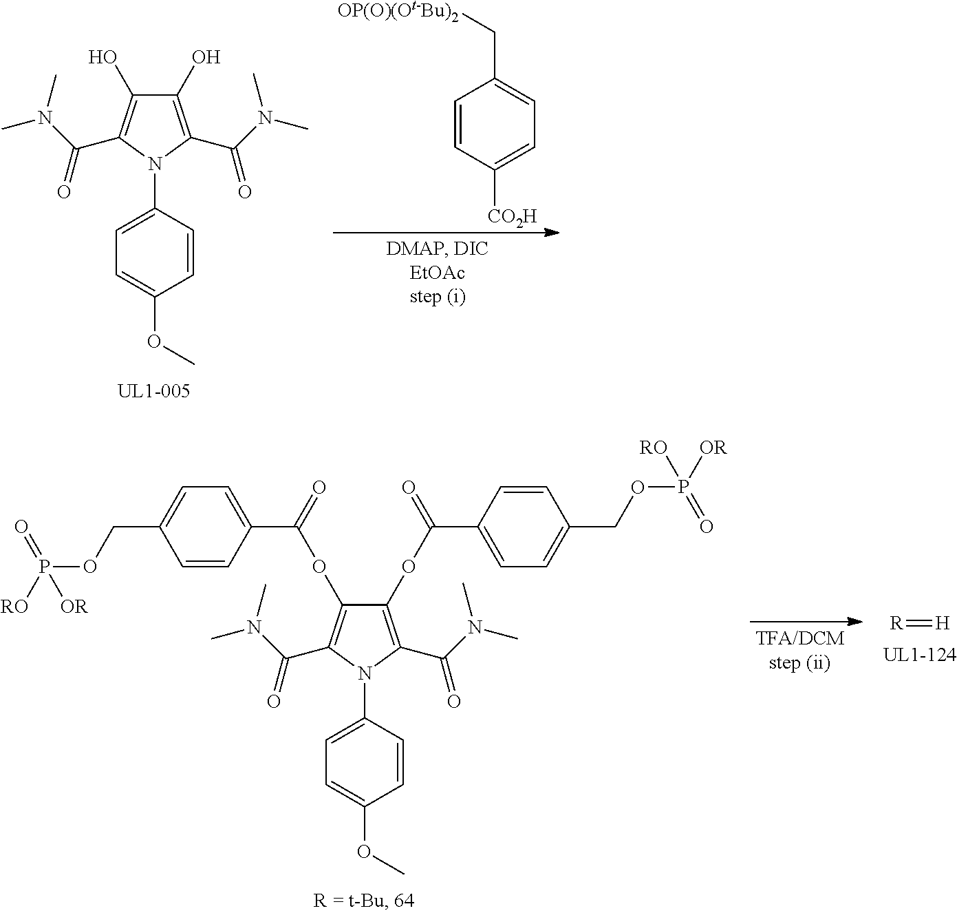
C1(O)=C(C(N(C)C)=O)N(C2=CC=C(OC)C=C2)C(C(N(C)C)=O)=C1O.C1=CC([CO2H])=CC=C1C[OP(O)(Ot-Bu)2].[R]=[H].C1(OC(C2=CC=C(COP([OR])([RO])=O)C=C2)=O)=C(C(N(C)C)=O)N(C2=CC=C(OC)C=C2)C(C(N(C)C)=O)=C1OC(C1=CC=C(COP([RO])(=O)[OR])C=C1)=O
